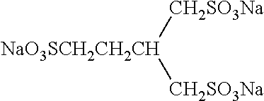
[CH2SO3Na][NaO3SCH2CH2CH][CH2SO3Na]
